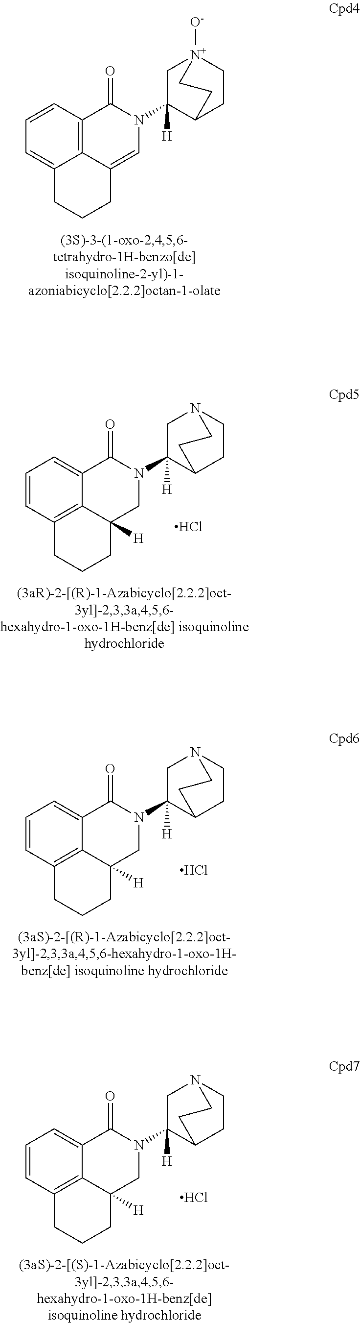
C1=CC2=C3C(=C1)CCCC3=CN(C1([H])C3CC[N+]([O-])(C1)CC3)C2=O.C1=CC2=C3C(=C1)C(=O)N(C1([H])C4CCN(C1)CC4)CC3([H])CCC2.Cl.C1=CC2=C3C(=C1)C(=O)N(C1([H])C4CCN(C1)CC4)CC3([H])CCC2.Cl.C1=CC2=C3C(=C1)C(=O)N(C1([H])C4CCN(C1)CC4)CC3([H])CCC2.Cl
